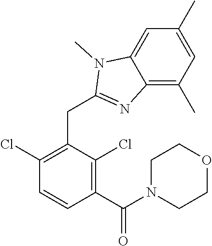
C1(Cl)=C(CC2=NC3=C(C)C=C(C)C=C3N2C)C(Cl)=C(C(=O)N2CCOCC2)C=C1
